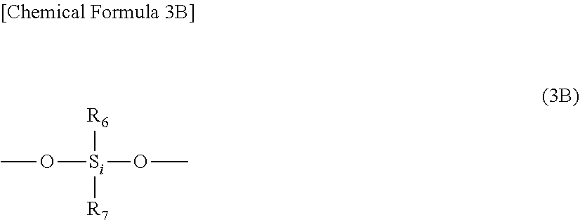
O([Si]([R6])([R7])OC)C
